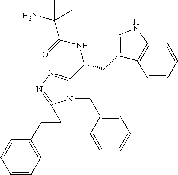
C1=CC=CC2=C1C(CC(C1=NN=C(CCC3=CC=CC=C3)N1CC1=CC=CC=C1)NC(=O)C(N)(C)C)=CN2
